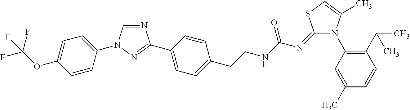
N1=CN(C2=CC=C(OC(F)(F)F)C=C2)N=C1C1=CC=C(CCNC(N=C2N(C3=C(C(C)C)C=CC(C)=C3)C(C)=CS2)=O)C=C1
